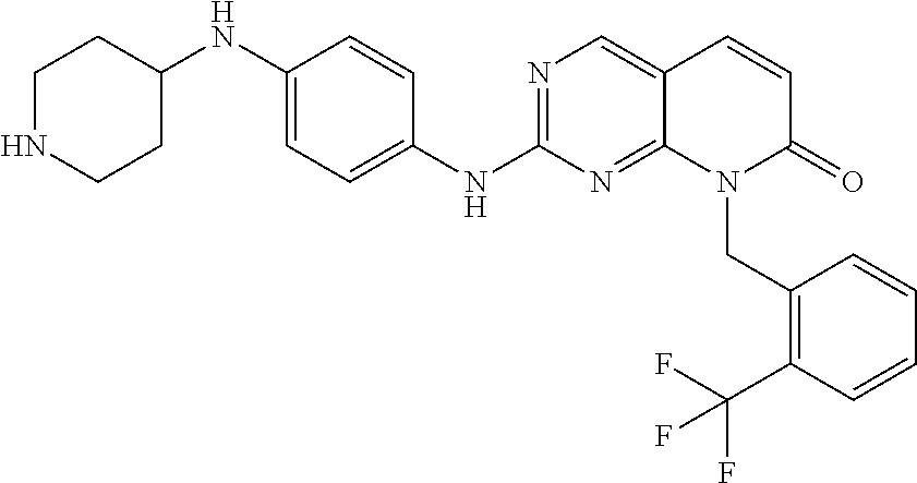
C1(NC2CCNCC2)=CC=C(NC2=NC=C3C(=N2)N(CC2=C(C(F)(F)F)C=CC=C2)C(=O)C=C3)C=C1
